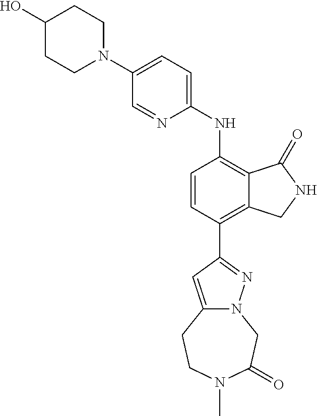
C1(O)CCN(C2=CC=C(NC3=C4C(=C(C5=NN6C(=C5)CCN(C)C(=O)C6)C=C3)CNC4=O)N=C2)CC1
